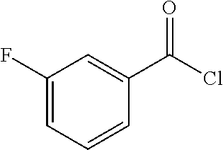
C1(F)=CC=CC(C(Cl)=O)=C1
